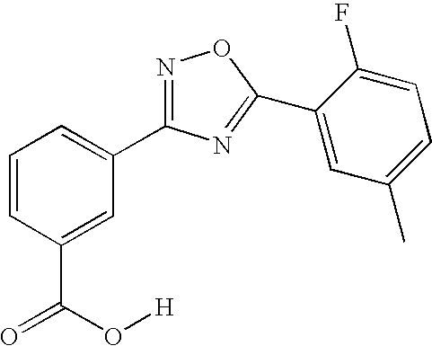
C1=CC(C(=O)O[H])=CC(C2=NOC(C3=CC(C)=CC=C3F)=N2)=C1
